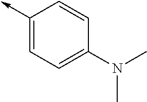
C1(->C)=CC=C(N(C)C)C=C1
